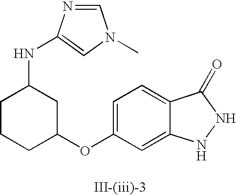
C1=C(OC2CC(NC3=CN(C)C=N3)CCC2)C=C2C(=C1)C(=O)NN2
